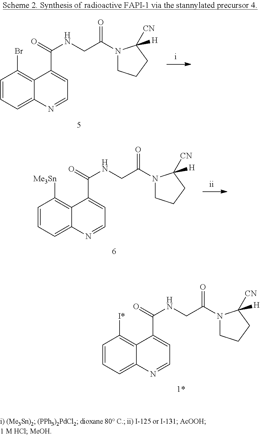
C1=CC=C2C(=C1Br)C(C(=O)NCC(N1CCCC1([H])[CN])=O)=CC=N2.C1=CC=C2C(=C1[I*])C(C(=O)NCC(N1CCCC1([H])[CN])=O)=CC=N2.C1=CC=C2C(=C1[Me3Sn])C(C(=O)NCC(N1CCCC1([H])[CN])=O)=CC=N2
